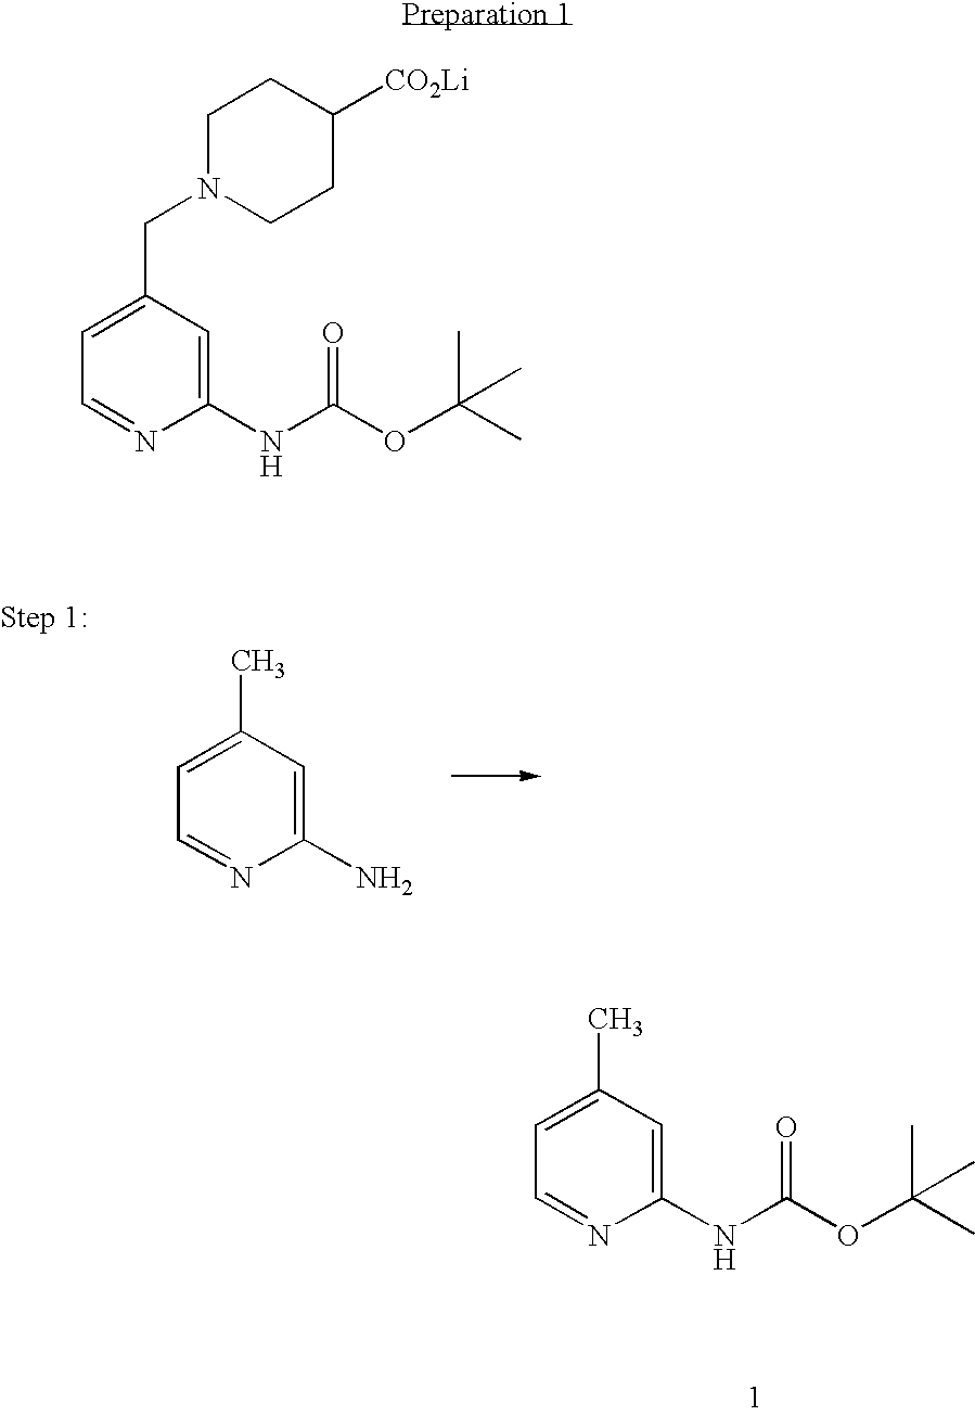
C1=NC(N)=CC(C)=C1.C1=NC(NC(OC(C)(C)C)=O)=CC(C)=C1.C1=NC(NC(OC(C)(C)C)=O)=CC(CN2CCC([CO2Li])CC2)=C1
